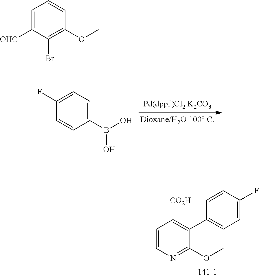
C1=CN=C(OC)C(C2=CC=C(F)C=C2)=C1[CO2H].C1=C([OHC])C(Br)=C(OC)C=C1.C1(F)=CC=C(B(O)O)C=C1
